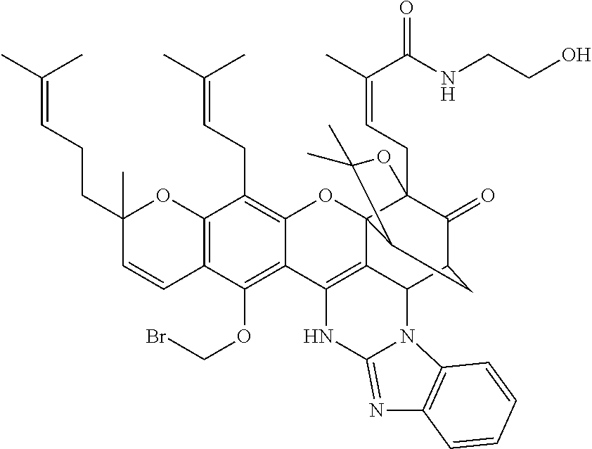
C12=C(C(OCBr)=C3C(=C1CC=C(C)C)OC14C5=C3NC3=NC6=C(N3C5C3C(=O)C1(CC=C(C(=O)NCCO)C)OC(C)(C)C4C3)C=CC=C6)C=CC(CCC=C(C)C)(C)O2
